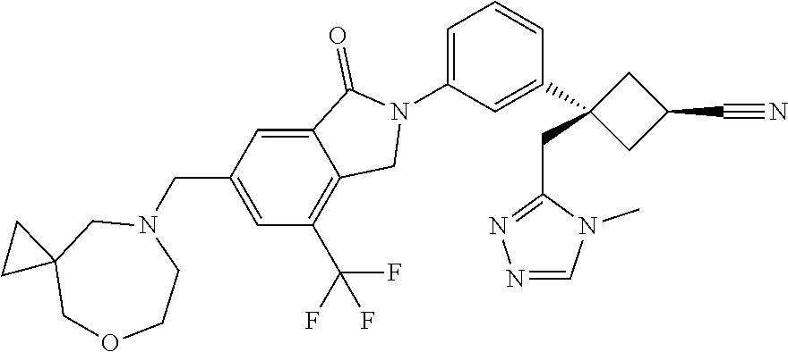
C1=C2C(=O)N(C3=CC=CC(C4(CC5=NN=CN5C)CC(C#N)C4)=C3)CC2=C(C(F)(F)F)C=C1CN1CC2(COCC1)CC2
